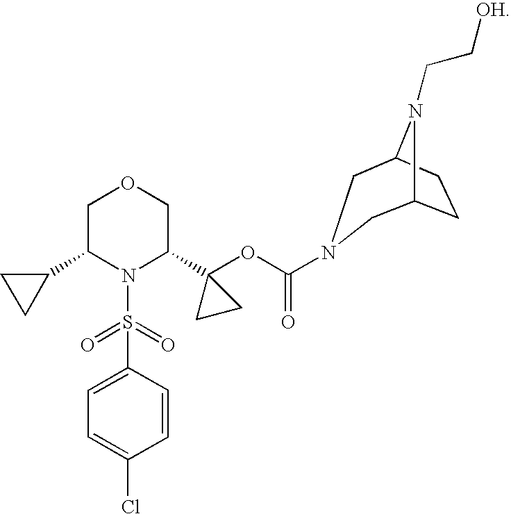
C1(C2N(S(C3=CC=C(Cl)C=C3)(=O)=O)C(C3(OC(=O)N4CC5CCC(N5CC[OH])C4)CC3)COC2)CC1
